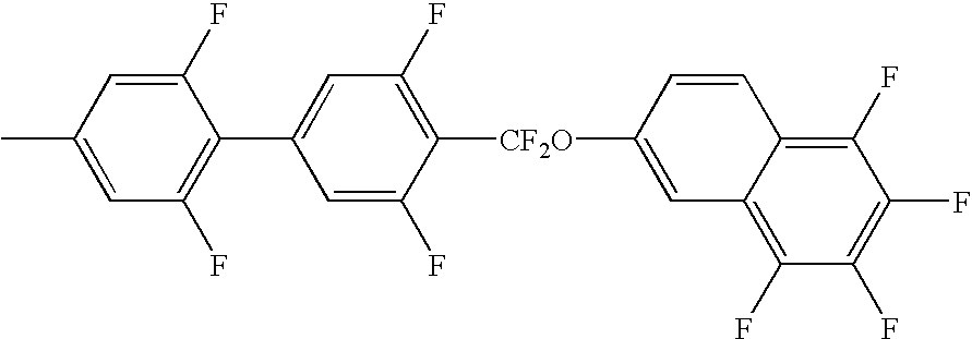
C1([CF2O]C2=C(F)C=C(C3=C(F)C=C(C)C=C3F)C=C2F)=CC2=C(F)C(F)=C(F)C(F)=C2C=C1
